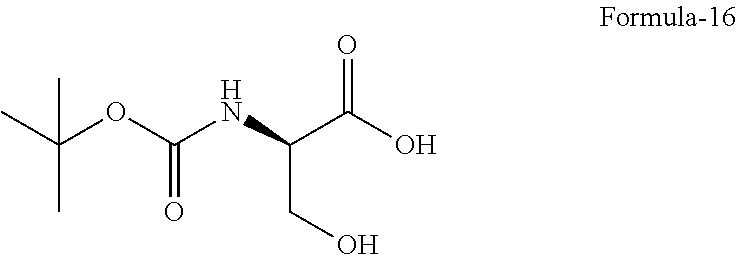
CC(OC(NC(C(O)=O)CO)=O)(C)C
